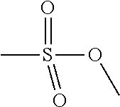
CS(=O)(OC)=O
